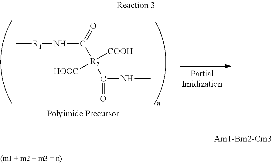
C[R1]NC([R2](C(NC)=O)([COOH])[HOOC])=O
